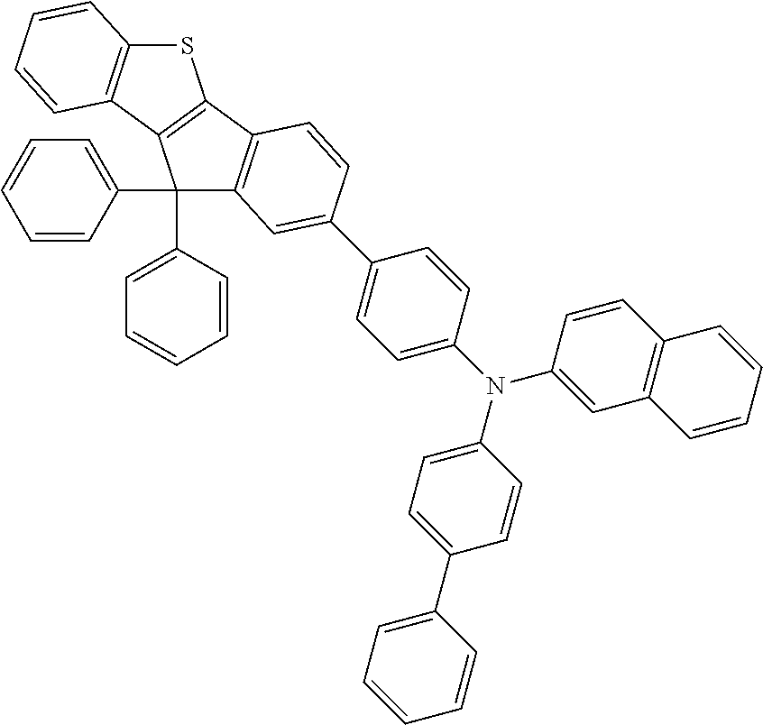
S1C2=C(C3=C1C1=C(C3(C3=CC=CC=C3)C3=CC=CC=C3)C=C(C3=CC=C(N(C4=CC=C(C5=CC=CC=C5)C=C4)C4=CC5=C(C=C4)C=CC=C5)C=C3)C=C1)C=CC=C2
